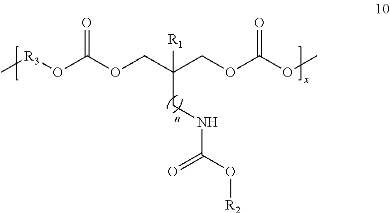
COC(OCC(COC(O[R3]C)=O)([R1])CNC(O[R2])=O)=O
